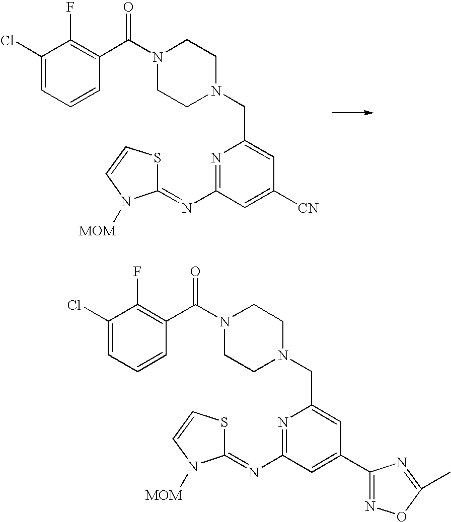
N1=C(N=C2SC=CN2[MOM])C=C([CN])C=C1CN1CCN(C(C2=C(F)C(Cl)=CC=C2)=O)CC1.N1=C(N=C2SC=CN2[MOM])C=C(C2=NOC(C)=N2)C=C1CN1CCN(C(C2=C(F)C(Cl)=CC=C2)=O)CC1
